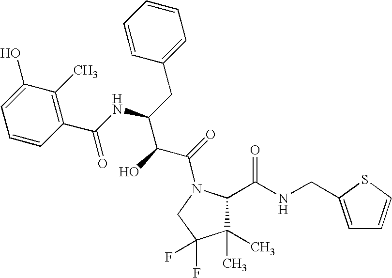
C1(C)(C)C(C(NCC2=CC=CS2)=O)N(C(=O)C(C(NC(C2=C(C)C(O)=CC=C2)=O)CC2=CC=CC=C2)O)CC1(F)F
